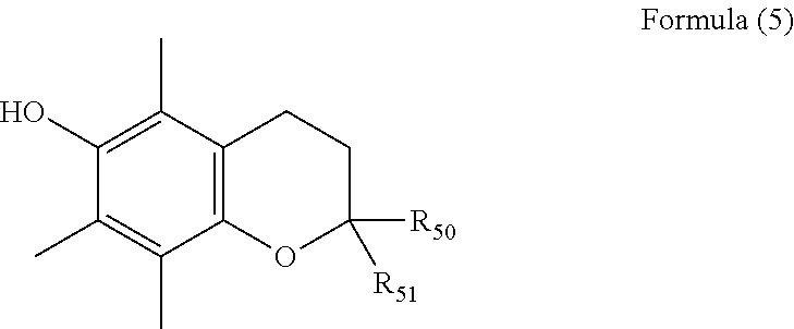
C12=C(C(C)=C(O)C(C)=C1C)CCC([R50])([R51])O2
